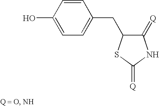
C1=CC(O)=CC=C1CC1C(=[Q])NC(=[Q])S1
